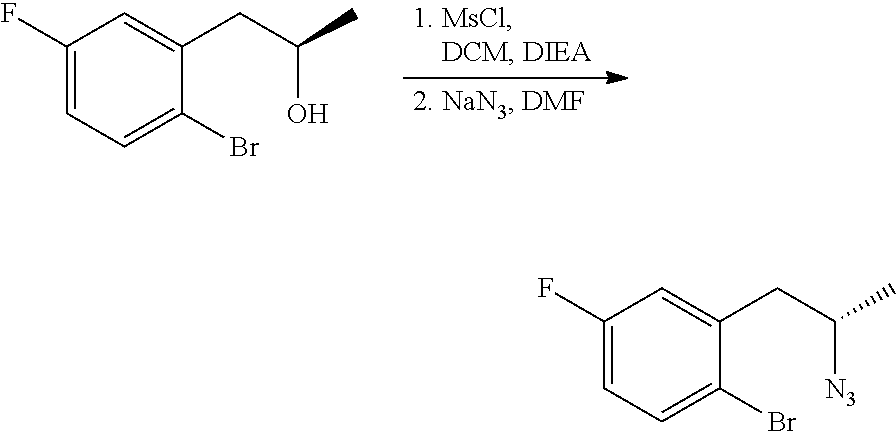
C1(F)=CC=C(Br)C(CC(C)O)=C1.C1(F)=CC=C(Br)C(CC(C)[N3])=C1
